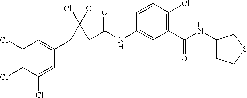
C1(Cl)=C(Cl)C(Cl)=CC(C2C(C(NC3=CC(C(NC4CCSC4)=O)=C(Cl)C=C3)=O)C2(Cl)Cl)=C1
